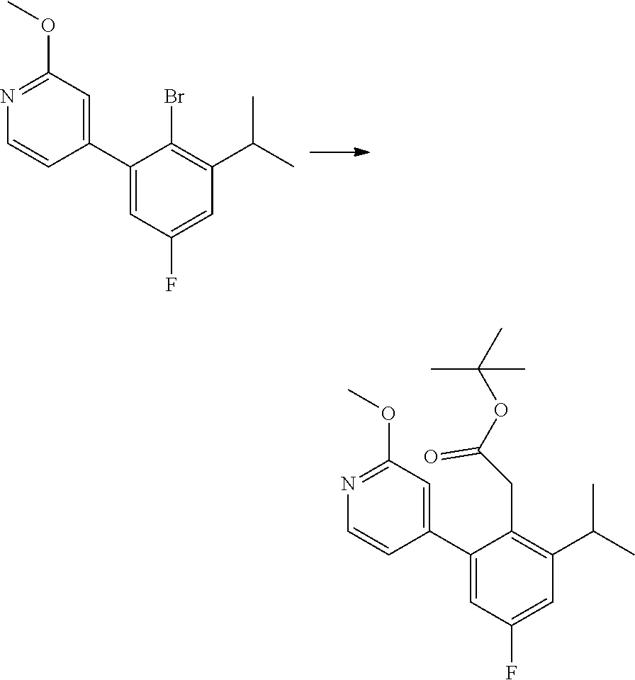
C1=C(C2=CC(OC)=NC=C2)C(Br)=C(C(C)C)C=C1F.C1=C(C2=CC(OC)=NC=C2)C(CC(OC(C)(C)C)=O)=C(C(C)C)C=C1F
